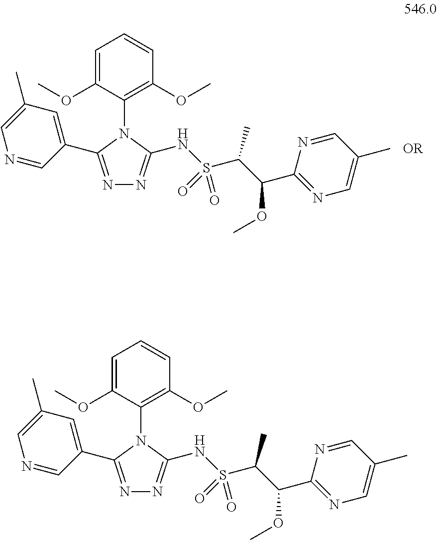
N1=C(C2=CC(C)=CN=C2)N(C2=C(OC)C=CC=C2OC)C(NS(C(C(C2=NC=C(C)C=N2)OC)C)(=O)=O)=N1.N1=C(C2=CC(C)=CN=C2)N(C2=C(OC)C=CC=C2OC)C(NS(C(C(C2=NC=C(C)C=N2)OC)C)(=O)=O)=N1
